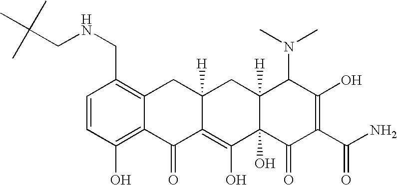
C1=CC(CNCC(C)(C)C)=C2C(=C1O)C(=O)C1=C(O)C3(O)C([H])(CC1([H])C2)C(N(C)C)C(O)=C(C(N)=O)C3=O
